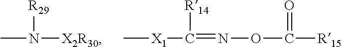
[R29]N(C)[X2R30].[X1](C)C([R14])=NOC(=O)[R15]
